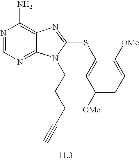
N1=CN=C2C(=C1N)N=C(SC1=CC([OMe])=CC=C1[OMe])N2CCCC#C
